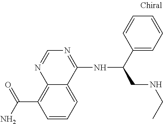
C(C1=C2C(=CC=C1)C(NC(C1=CC=CC=C1)CNCC)=NC=N2)(N)=O
